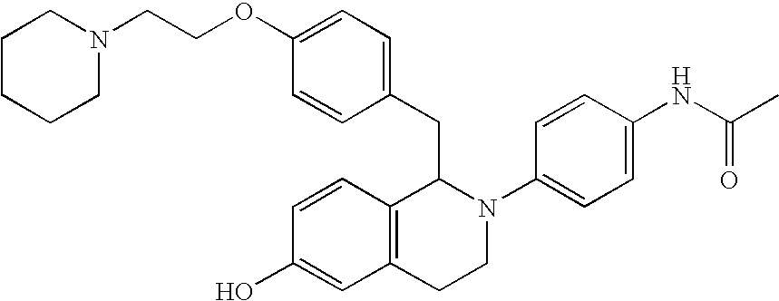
C1=C(OCCN2CCCCC2)C=CC(CC2C3=C(CCN2C2=CC=C(NC(C)=O)C=C2)C=C(O)C=C3)=C1
